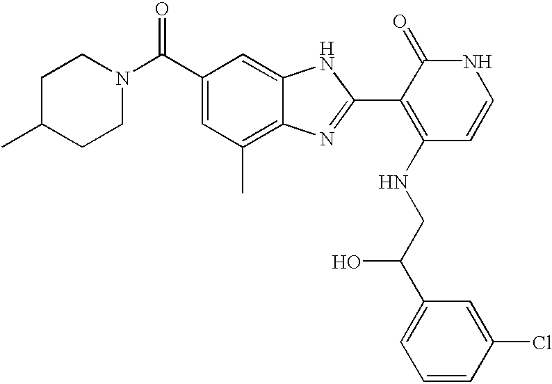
C1(C(N2CCC(C)CC2)=O)=CC(C)=C2C(=C1)NC(C1=C(NCC(C3=CC=CC(Cl)=C3)O)C=CNC1=O)=N2
